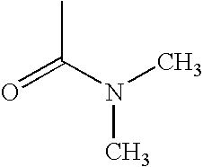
C(C)(N(C)C)=O
